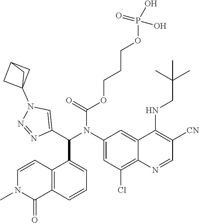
O(CCCOP(=O)(O)O)C(=O)N(C1=CC(Cl)=C2C(=C1)C(NCC(C)(C)C)=C([CN])C=N2)C(C1=CN(C23CC(C2)C3)N=N1)C1=CC=CC2=C1C=CN(C)C2=O
